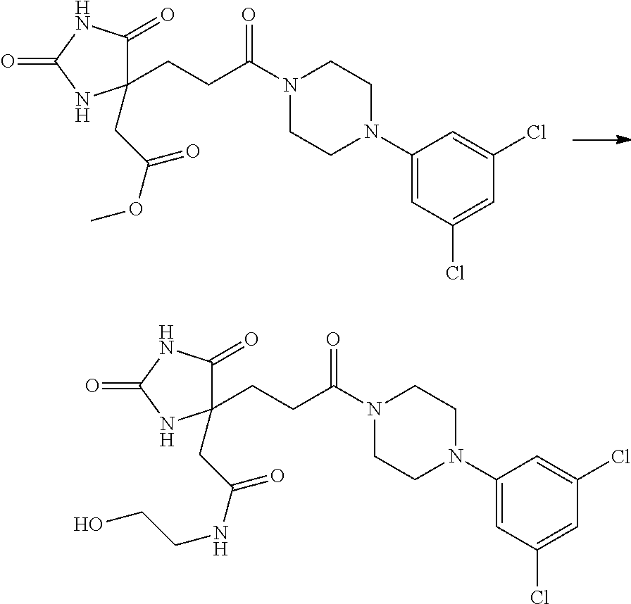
C1(CCC(=O)N2CCN(C3=CC(Cl)=CC(Cl)=C3)CC2)(CC(OC)=O)C(=O)NC(=O)N1.C1(CCC(=O)N2CCN(C3=CC(Cl)=CC(Cl)=C3)CC2)(CC(NCCO)=O)C(=O)NC(=O)N1
